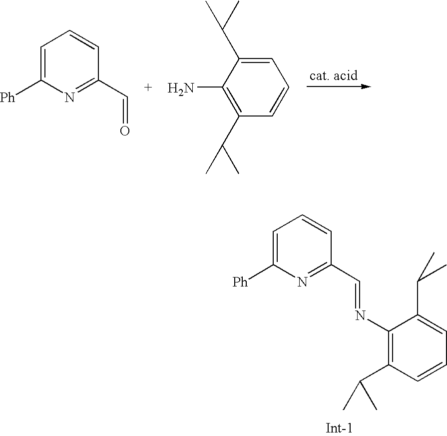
C1=C([Ph])N=C(C=O)C=C1.C1=C(C(C)C)C(N)=C(C(C)C)C=C1.C1=C([Ph])N=C(C=NC2=C(C(C)C)C=CC=C2C(C)C)C=C1
